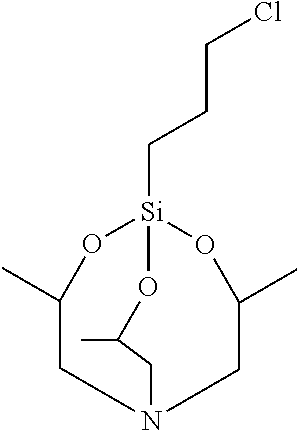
C1N2CC(C)O[Si](CCCCl)(OC1C)OC(C)C2
